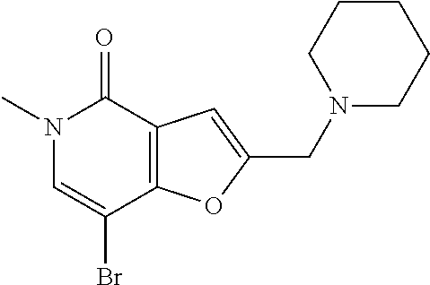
N1(C)C=C(Br)C2=C(C1=O)C=C(CN1CCCCC1)O2
